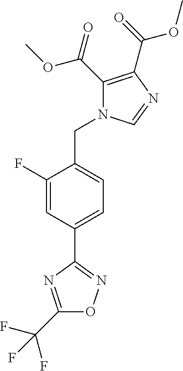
C1(F)=CC(C2=NOC(C(F)(F)F)=N2)=CC=C1CN1C(C(=O)OC)=C(C(OC)=O)N=C1
